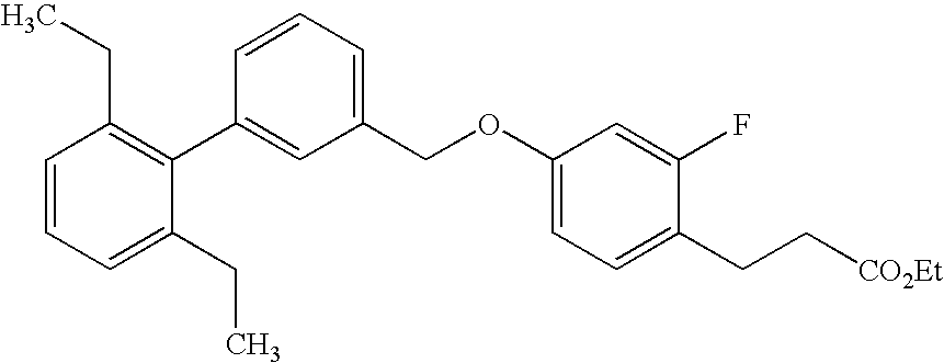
C1(C2=CC(COC3=CC=C(CC[CO2Et])C(F)=C3)=CC=C2)=C(CC)C=CC=C1CC
